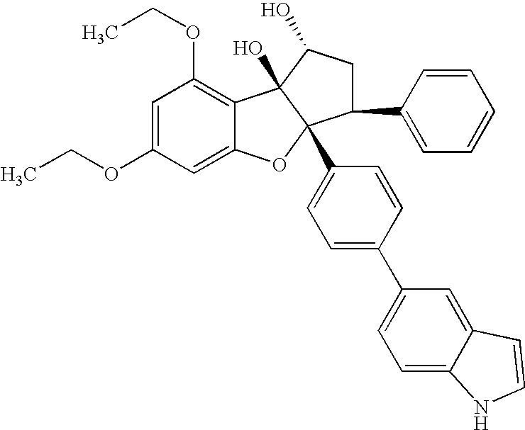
C1=C(OCC)C=C2C(=C1OCC)C1(O)C(C3=CC=C(C4=CC=C5C(=C4)C=CN5)C=C3)(O2)C(C2=CC=CC=C2)CC1O
